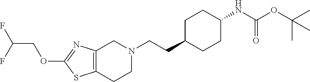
C1(OCC(F)F)=NC2=C(S1)CCN(CCC1CCC(NC(OC(C)(C)C)=O)CC1)C2
